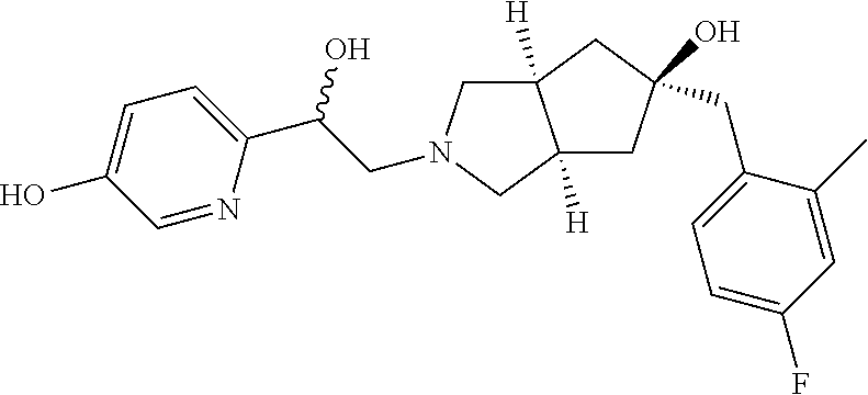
C(C(C1=CC=C(O)C=N1)O)N1CC2([H])C([H])(C1)CC(CC1=CC=C(F)C=C1C)(O)C2
